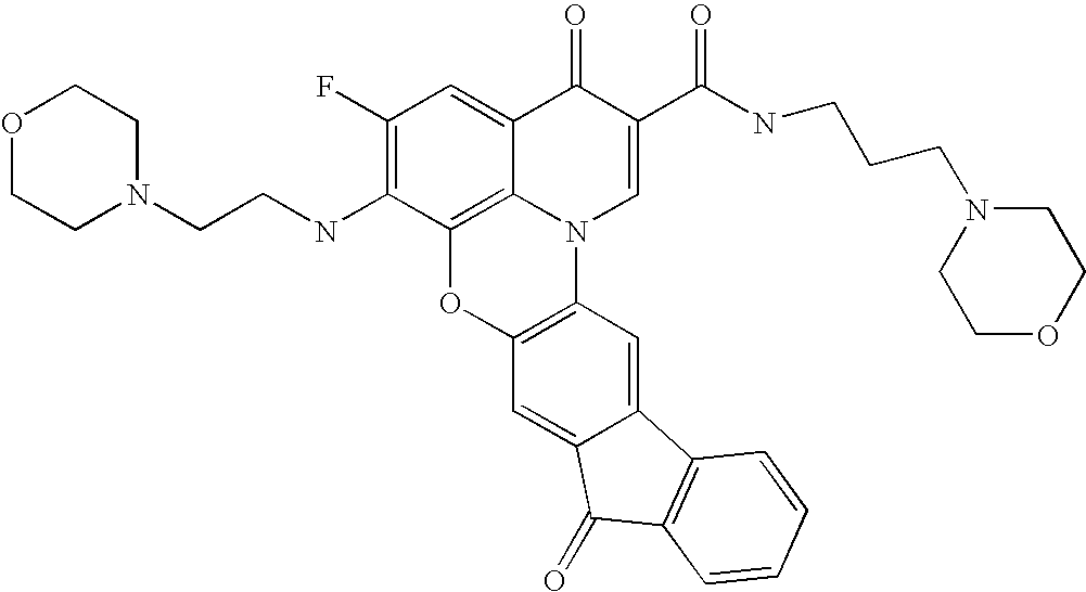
C1(F)=C(NCCN2CCOCC2)C2=C3C(=C1)C(=O)C(C(NCCCN1CCOCC1)=O)=CN3C1=C(O2)C=C2C(=C1)C1=C(C2=O)C=CC=C1
